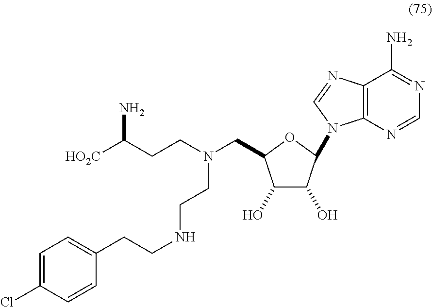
C1(O)C(O)C(N2C3=C(N=C2)C(N)=NC=N3)OC1CN(CCC([HO2C])N)CCNCCC1=CC=C(Cl)C=C1
